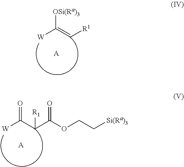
[W]C(=C[R1])[OSi(Ra)3].[A].[W]C(C(C(OCC[Si(Ra)3])=O)[R1])=O.[A]
